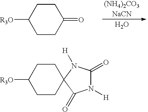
[(NH4)2CO3].[NaCN].O.[R3O]C1CCC(=O)CC1.[R3O]C1CCC2(CC1)C(=O)N([H])C(=O)N2[H]
